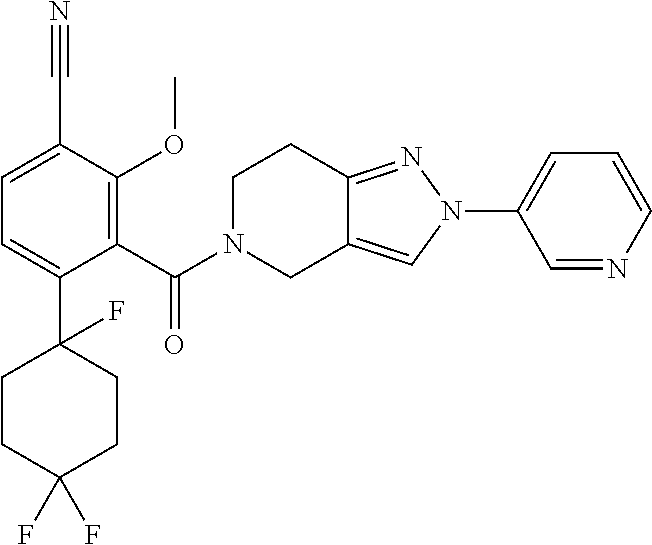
C1(C(N2CC3=CN(C4=CC=CN=C4)N=C3CC2)=O)=C(OC)C(C#N)=CC=C1C1(F)CCC(F)(F)CC1
